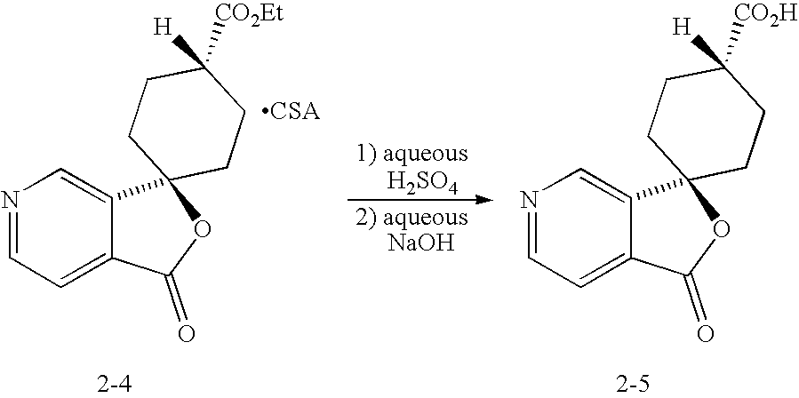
N1=CC=C2C(=C1)C1(OC2=O)CCC([CO2Et])([H])CC1.[2-4].N1=CC=C2C(=C1)C1(OC2=O)CCC([CO2H])([H])CC1.[2-5]
